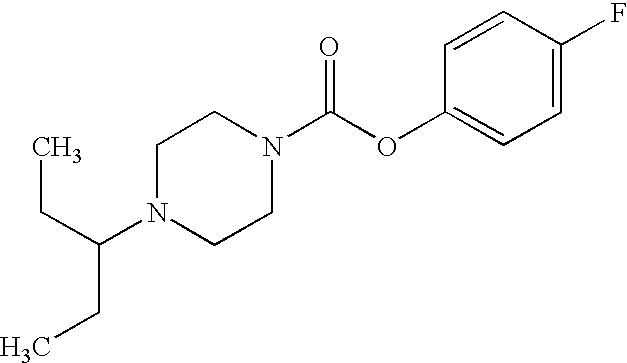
N1(C(CC)CC)CCN(C(OC2=CC=C(F)C=C2)=O)CC1
